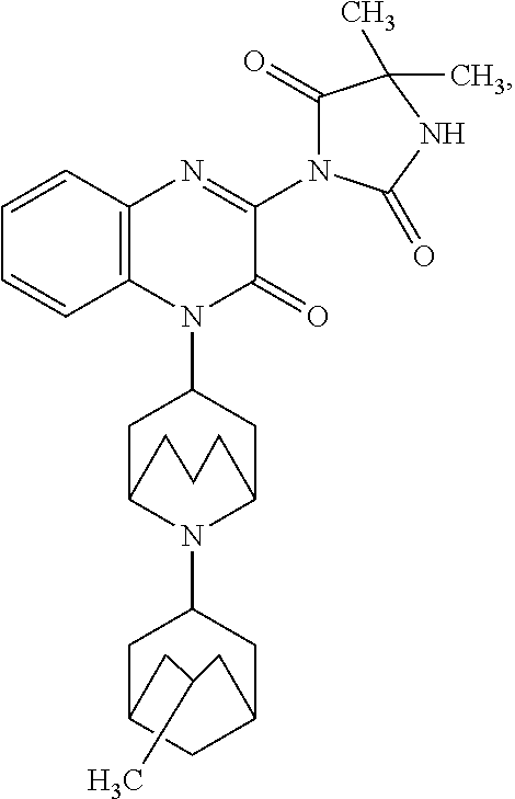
C1=CC2=C(C=C1)N(C1CC3N(C4CC5CC(C4)CC(C)C5)C(C1)CCC3)C(=O)C(N1C(=O)C(C)(C)NC1=O)=N2
